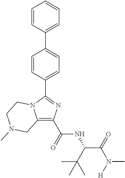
C12=C(C(=O)NC(C(=O)N([H])C)C(C)(C)C)N=C(C3=CC=C(C4=CC=CC=C4)C=C3)N1CCN(C)C2
